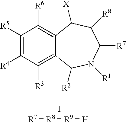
C1([R5])=C([R4])C([R3])=C2C(=C1[R6])C([X])C([R8])C([R7])N([R1])C2[R2].I
